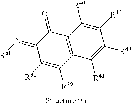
C1(=N[Ra1])C([R31])=C([R39])C2=C(C1=O)C([R40])=C([R42])C([R43])=C2[R41]
